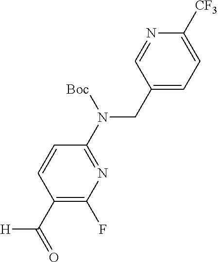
C1(N(CC2=CC=C([CF3])N=C2)[Boc])=NC(F)=C(C(=O)[H])C=C1
